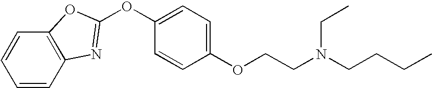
C1=CC=CC2=C1OC(OC1=CC=C(OCCN(CCCC)CC)C=C1)=N2
